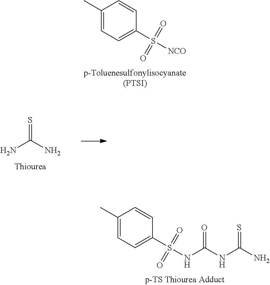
C1(C)=CC=C(S([NCO])(=O)=O)C=C1.S=C(N)N.C1(C)=CC=C(S(NC(NC(N)=S)=O)(=O)=O)C=C1
